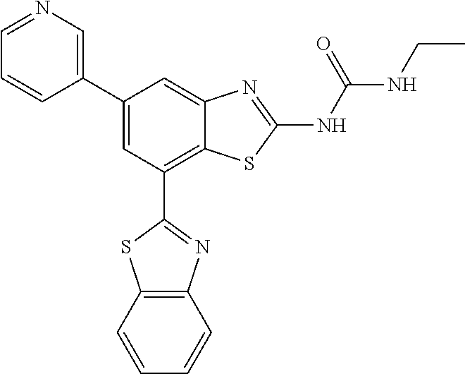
C1(C2=CN=CC=C2)=CC(C2=NC3=C(S2)C=CC=C3)=C2C(=C1)N=C(NC(=O)NCC)S2
